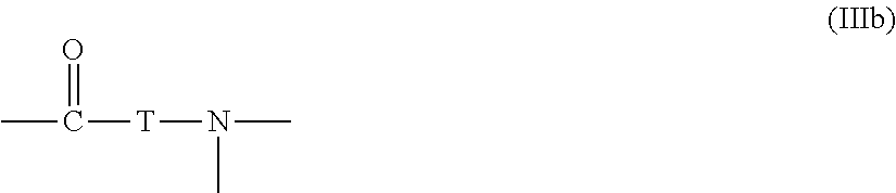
CC([T]N(C)C)=O
